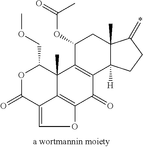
O1C(=O)C2=COC3=C2C(C)(C1COC)C1=C(C3=O)C2([H])C(C)(CC1OC(=O)C)C(=*)CC2
